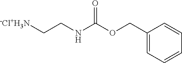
[-Cl+H3N]CCNC(OCC1=CC=CC=C1)=O
